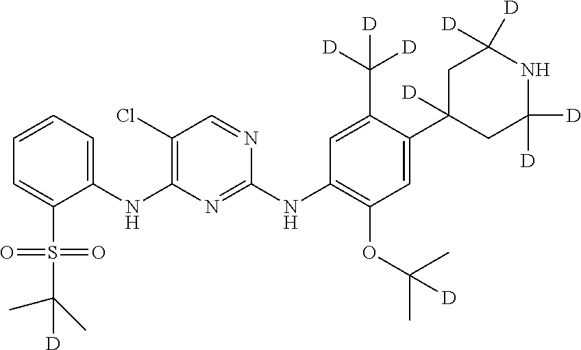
C1(NC2=C(Cl)C=NC(NC3=C(OC(C)(C)[D])C=C(C4([D])CC([D])([D])NC([D])([D])C4)C(C([D])([D])[D])=C3)=N2)=CC=CC=C1S(=O)(=O)C(C)(C)[D]
